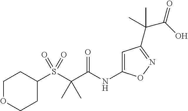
C(C(=O)NC1=CC(C(C(=O)O)(C)C)=NO1)(C)(C)S(C1CCOCC1)(=O)=O
